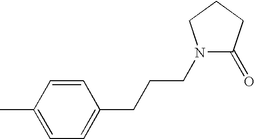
C1=CC(C)=CC=C1CCCN1C(=O)CCC1
